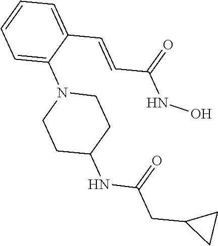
C1=C(C=CC(NO)=O)C(N2CCC(NC(=O)CC3CC3)CC2)=CC=C1
